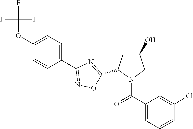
C1(OC(F)(F)F)=CC=C(C2=NOC(C3CC(O)CN3C(C3=CC=CC(Cl)=C3)=O)=N2)C=C1
